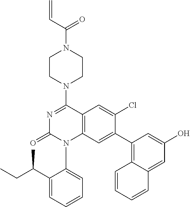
C=CC(N1CCN(C2=NC(=O)N(C3=CC=CC=C3C(CC)C)C3=C2C=C(Cl)C(C2=C4C(=CC(O)=C2)C=CC=C4)=C3)CC1)=O
